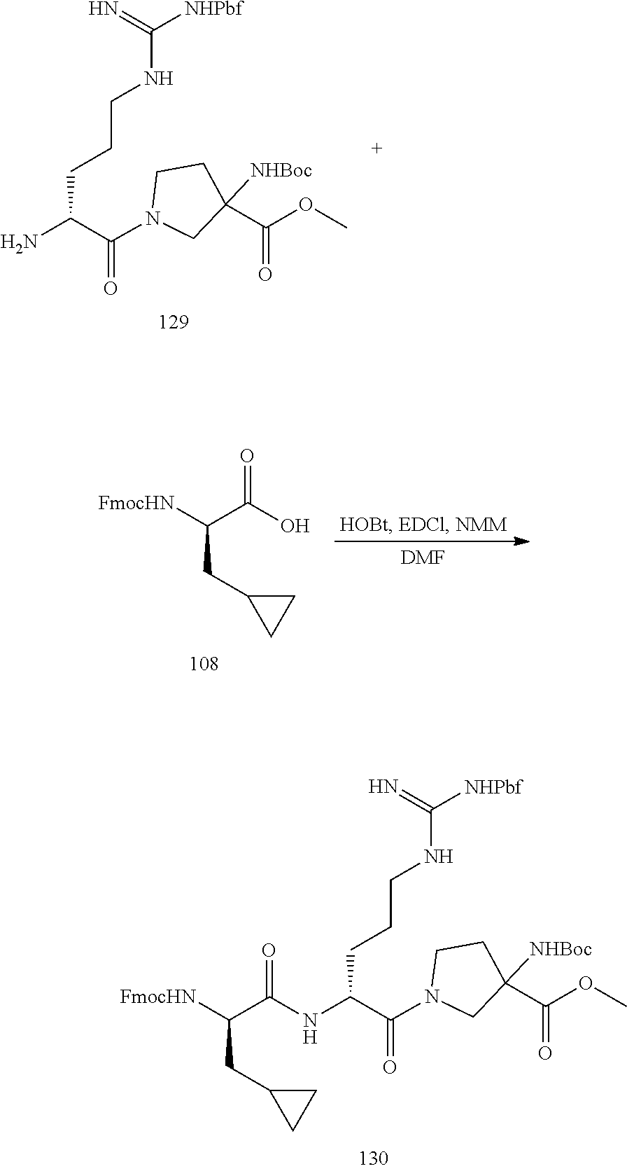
[FmocHN]C(C(O)=O)CC1CC1.[DMF].C1CC([NHBoc])(C(=O)OC)CN1C(C(CCCNC([NHPbf])=N)NC(C([FmocHN])CC1CC1)=O)=O.C1CC([NHBoc])(C(=O)OC)CN1C(C(N)CCCNC([NHPbf])=N)=O
